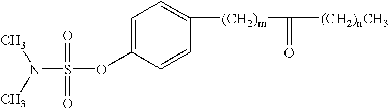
N(S(OC1=CC=C([(CH2)m]C([(CH2)nCH3])=O)C=C1)(=O)=O)(C)C
